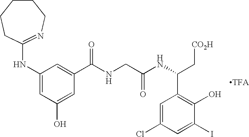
C1(NC2=NCCCCC2)=CC(O)=CC(C(NCC(NC(C2=C(O)C(I)=CC(Cl)=C2)C[CO2H])=O)=O)=C1
